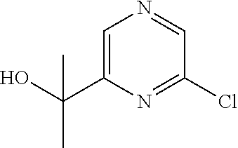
C1=C(C(O)(C)C)N=C(Cl)C=N1
